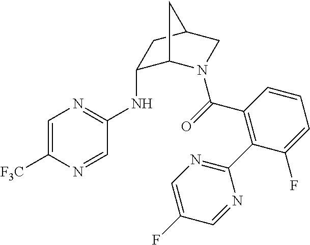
C1=C([F3C])N=CC(NC2C3N(C(=O)C4=C(C5=NC=C(F)C=N5)C(F)=CC=C4)CC(C2)C3)=N1
